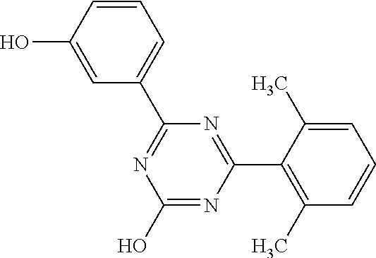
N1=C(C2=CC=CC(O)=C2)N=C(C2=C(C)C=CC=C2C)N=C1O
